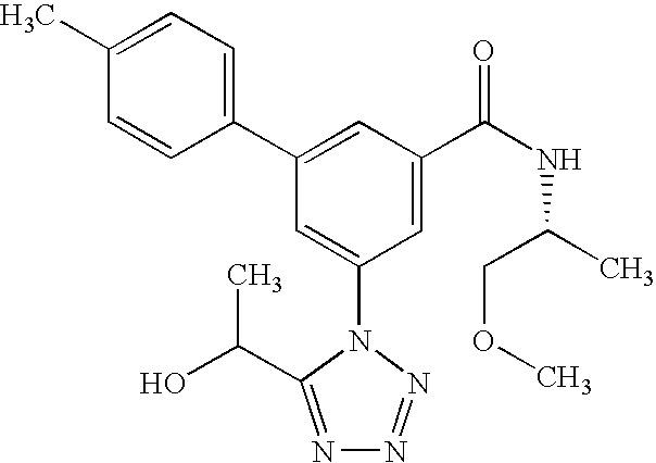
C1(C2=CC(C(NC(C)COC)=O)=CC(N3C(C(O)C)=NN=N3)=C2)=CC=C(C)C=C1
